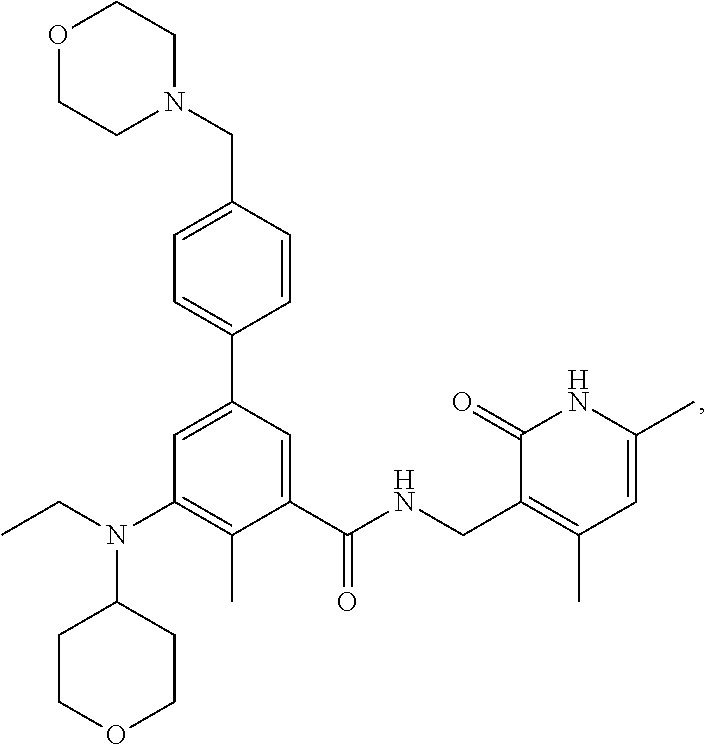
C1=C(CN2CCOCC2)C=CC(C2=CC(N(CC)C3CCOCC3)=C(C)C(C(NCC3=C(C)C=C(C)NC3=O)=O)=C2)=C1
